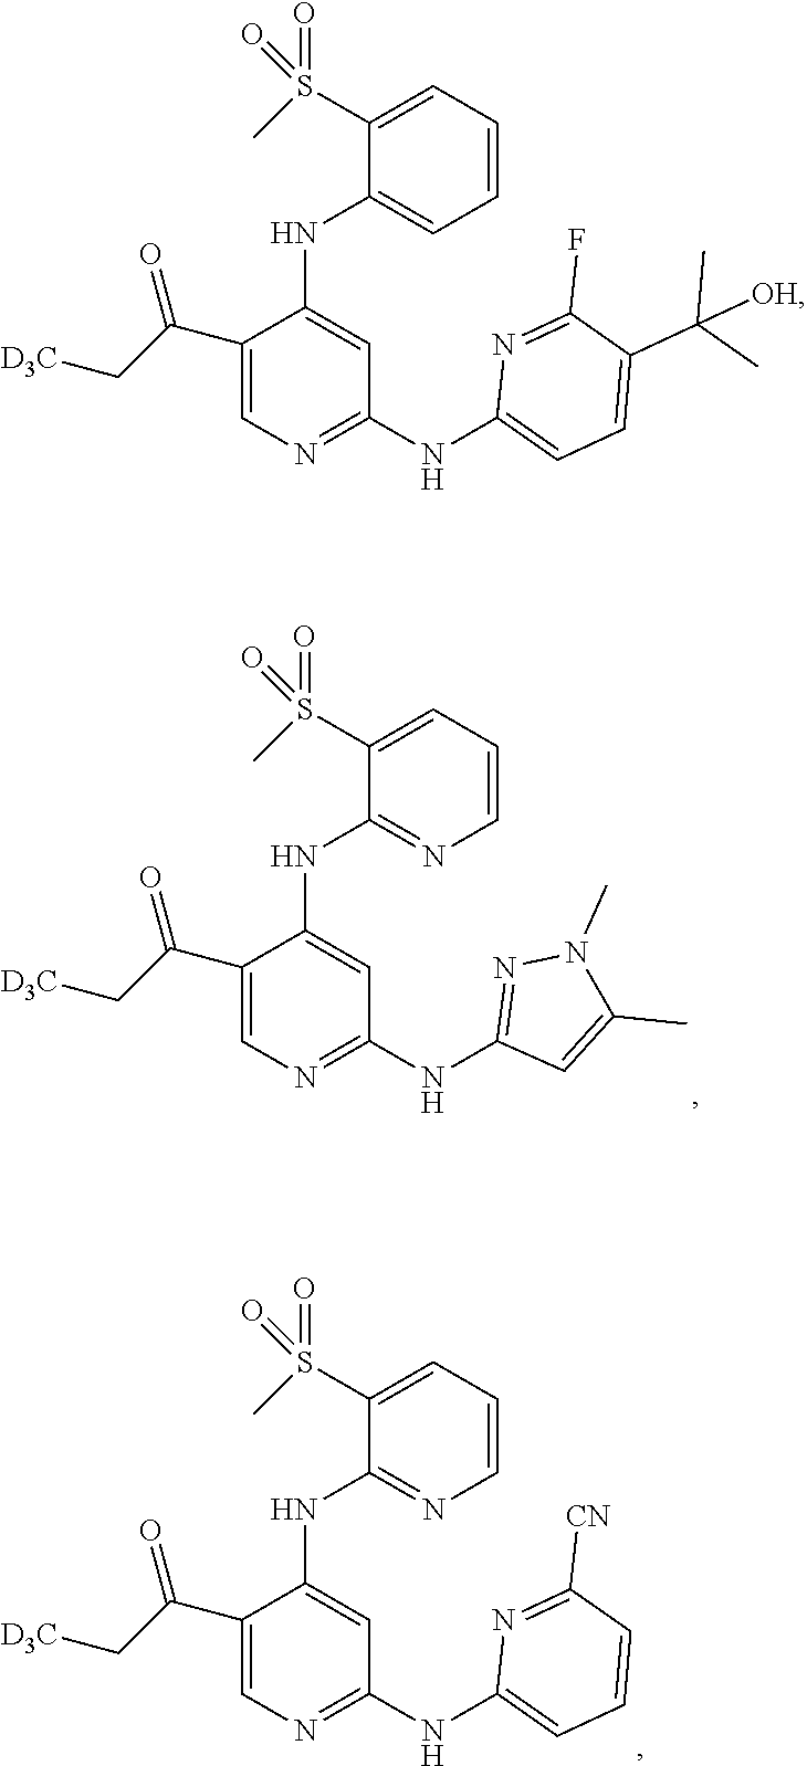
C1(S(=O)(=O)C)=CC=CC=C1NC1=CC(NC2=CC=C(C(C)(C)[OH])C(F)=N2)=NC=C1C(C[D3C])=O.C1(S(=O)(=O)C)=CC=CN=C1NC1=CC(NC2=NN(C)C(C)=C2)=NC=C1C(C[D3C])=O.C1(S(=O)(=O)C)=CC=CN=C1NC1=CC(NC2=CC=CC([CN])=N2)=NC=C1C(C[D3C])=O
